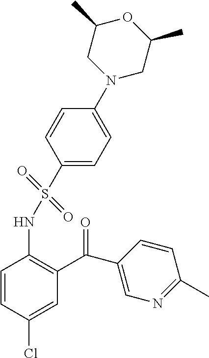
C1=CC(Cl)=CC(C(C2=CN=C(C)C=C2)=O)=C1NS(C1=CC=C(N2CC(C)OC(C)C2)C=C1)(=O)=O
